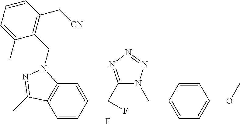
C1=CC(C(F)(F)C2=NN=NN2CC2=CC=C(OC)C=C2)=CC2=C1C(C)=NN2CC1=C(C[CN])C=CC=C1C
